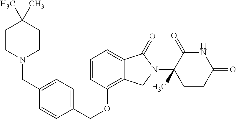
C(OC1=C2C(=CC=C1)C(=O)N(C1(C)C(=O)NC(=O)CC1)C2)C1=CC=C(CN2CCC(C)(C)CC2)C=C1
